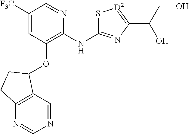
[F3C]C1=CC(OC2C3=C(N=CN=C3)CC2)=C(NC2=NC(C(CO)O)=[D2]S2)N=C1
